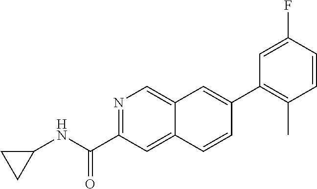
N1=C(C(NC2CC2)=O)C=C2C(=C1)C=C(C1=C(C)C=CC(F)=C1)C=C2
